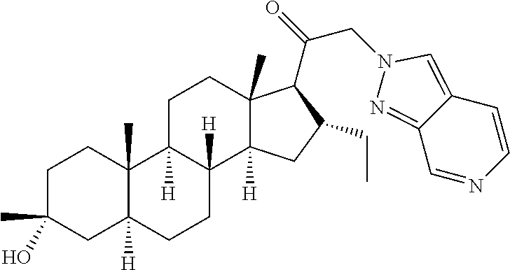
C1C(C)(O)CC2([H])C(C)(C1)C1([H])C([H])(CC2)C2([H])C(C)(CC1)C(C(=O)CN1N=C3C(=C1)C=CN=C3)C(CC)C2
